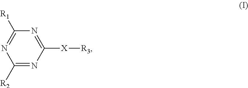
C1([R2])=NC([X][R3])=NC([R1])=N1
